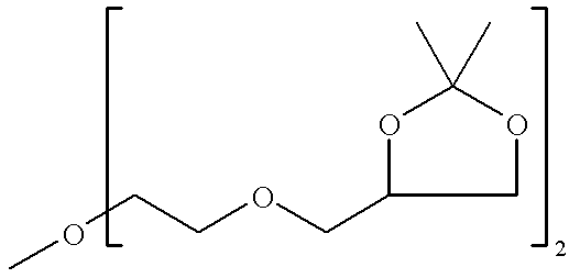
O(CCOCC1COC(C)(C)O1)C
